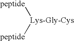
[peptide][Lys-Gly-Cys][peptide]
